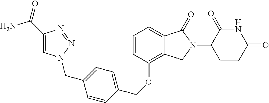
C(OC1=C2C(=CC=C1)C(=O)N(C1CCC(=O)NC1=O)C2)C1=CC=C(CN2C=C(C(N)=O)N=N2)C=C1
